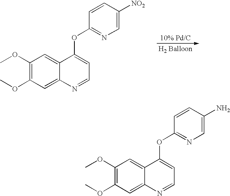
COC1=C(OC)C=C2C(=C1)C(OC1=NC=C([NO2])C=C1)=CC=N2.COC1=C(OC)C=C2C(=C1)C(OC1=NC=C(N)C=C1)=CC=N2
